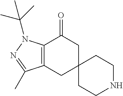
C12=C(CC3(CC1=O)CCNCC3)C(C)=NN2C(C)(C)C
